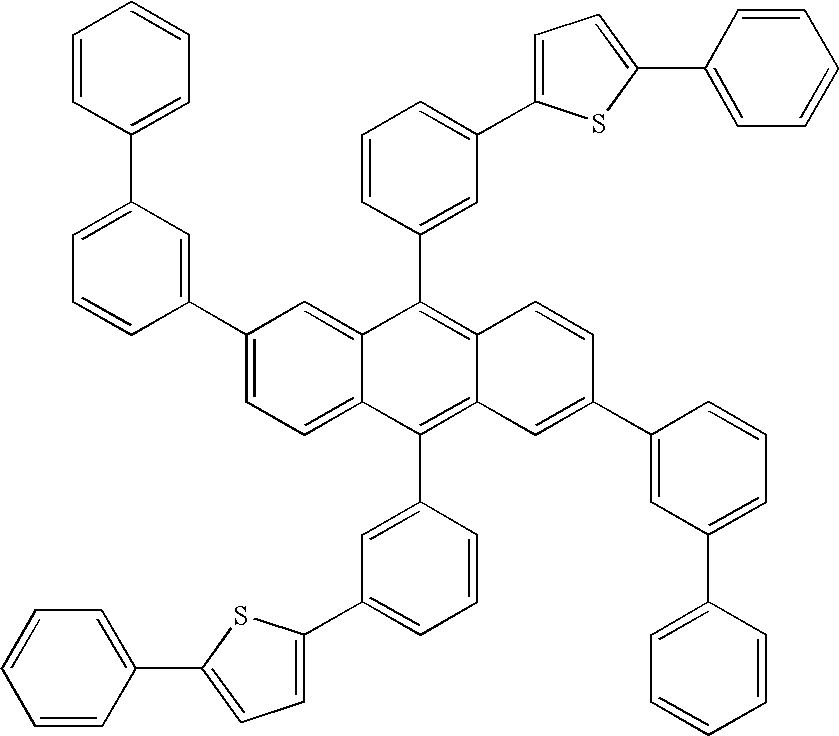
C1(C2=CC(C3=CC=CC=C3)=CC=C2)=CC=C2C(=C1)C(C1=CC(C3=CC=C(C4=CC=CC=C4)S3)=CC=C1)=C1C(=C2C2=CC(C3=CC=C(C4=CC=CC=C4)S3)=CC=C2)C=C(C2=CC(C3=CC=CC=C3)=CC=C2)C=C1
